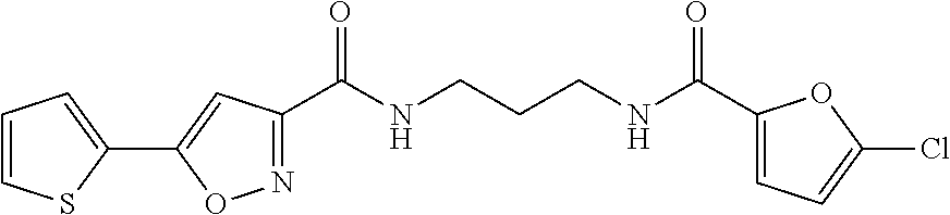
N1=C(C(NCCCNC(=O)C2=CC=C(Cl)O2)=O)C=C(C2=CC=CS2)O1
